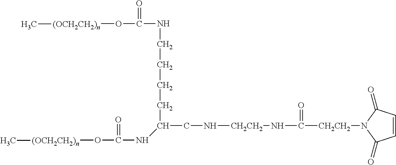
C([CH2CH2]N1C(=O)C=CC1=O)(=O)N[CH2CH2]NCC(CCCCNC(=O)O[(OCH2CH2)n]C)NC(=O)O[(OCH2CH2)n]C
